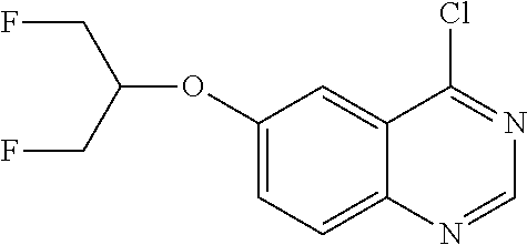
C1(OC(CF)CF)=CC=C2C(=C1)C(Cl)=NC=N2
